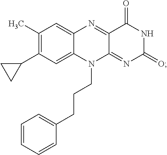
C1(C)=C(C2CC2)C=C2C(=C1)N=C1C(=NC(=O)NC1=O)N2CCCC1=CC=CC=C1
